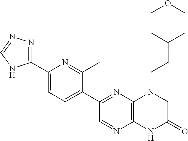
C12=C(N=C(C3=CC=C(C4=NN=CN4)N=C3C)C=N1)N(CCC1CCOCC1)CC(=O)N2
